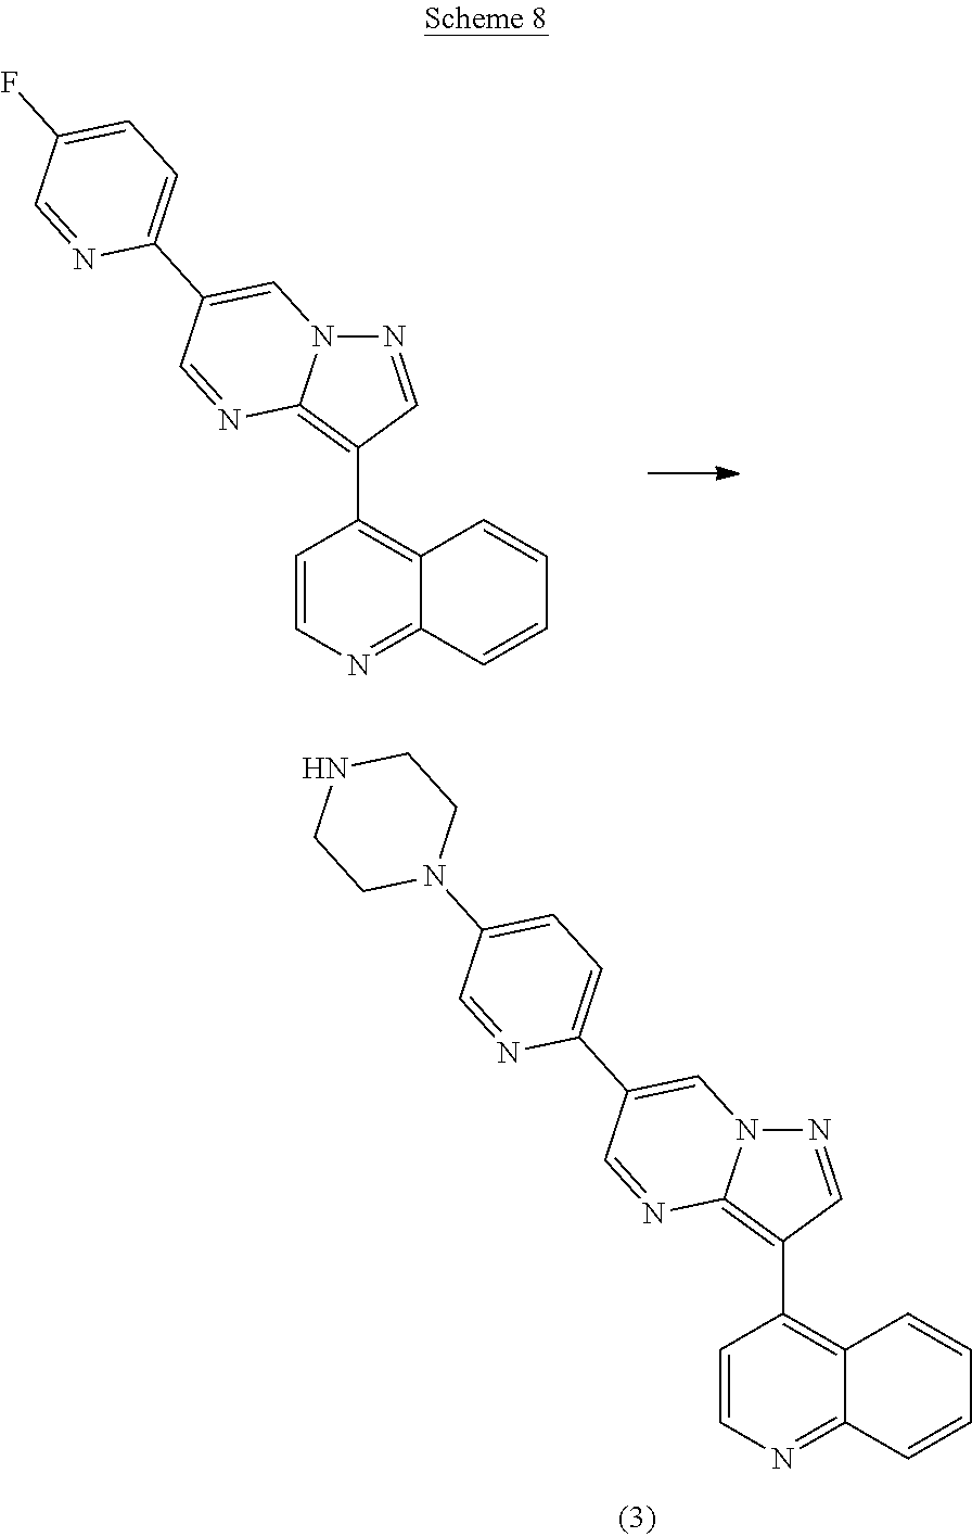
C1=CN=C2C(=C1C1=C3N(N=C1)C=C(C1=CC=C(F)C=N1)C=N3)C=CC=C2.C1=CN=C2C(=C1C1=C3N(N=C1)C=C(C1=CC=C(N4CCNCC4)C=N1)C=N3)C=CC=C2
